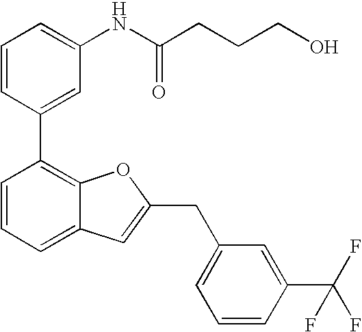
C1=CC(C2=C3C(=CC=C2)C=C(CC2=CC=CC(C(F)(F)F)=C2)O3)=CC(NC(CCCO)=O)=C1
